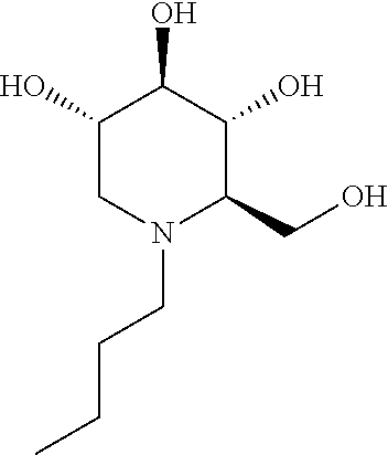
C1(O)CN(CCCC)C(CO)C(O)C1O
